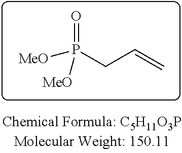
P(CC=C)([MeO])([MeO])=O
